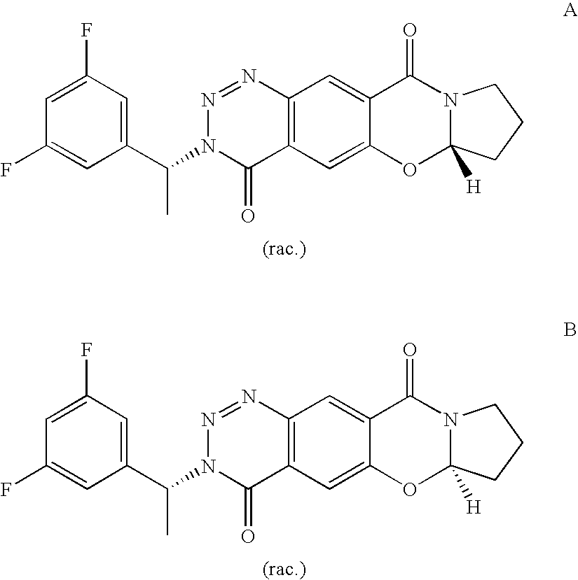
C1=C(F)C=C(C(N2C(=O)C3=C(N=N2)C=C2C(=C3)OC3([H])N(C2=O)CCC3)C)C=C1F.C1=C(F)C=C(C(N2C(=O)C3=C(N=N2)C=C2C(=C3)OC3([H])N(C2=O)CCC3)C)C=C1F
